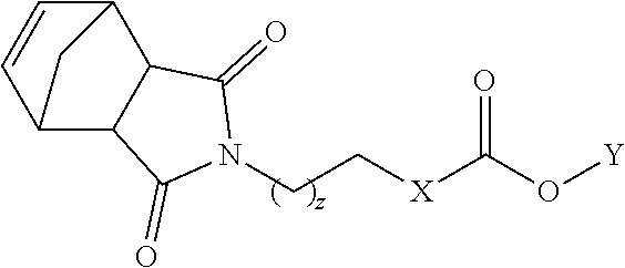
[Y]OC([X]CCN1C(=O)C2C3C=CC(C2C1=O)C3)=O
